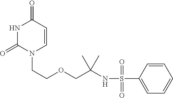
N1C(=O)N(CCOCC(NS(C2=CC=CC=C2)(=O)=O)(C)C)C=CC1=O
